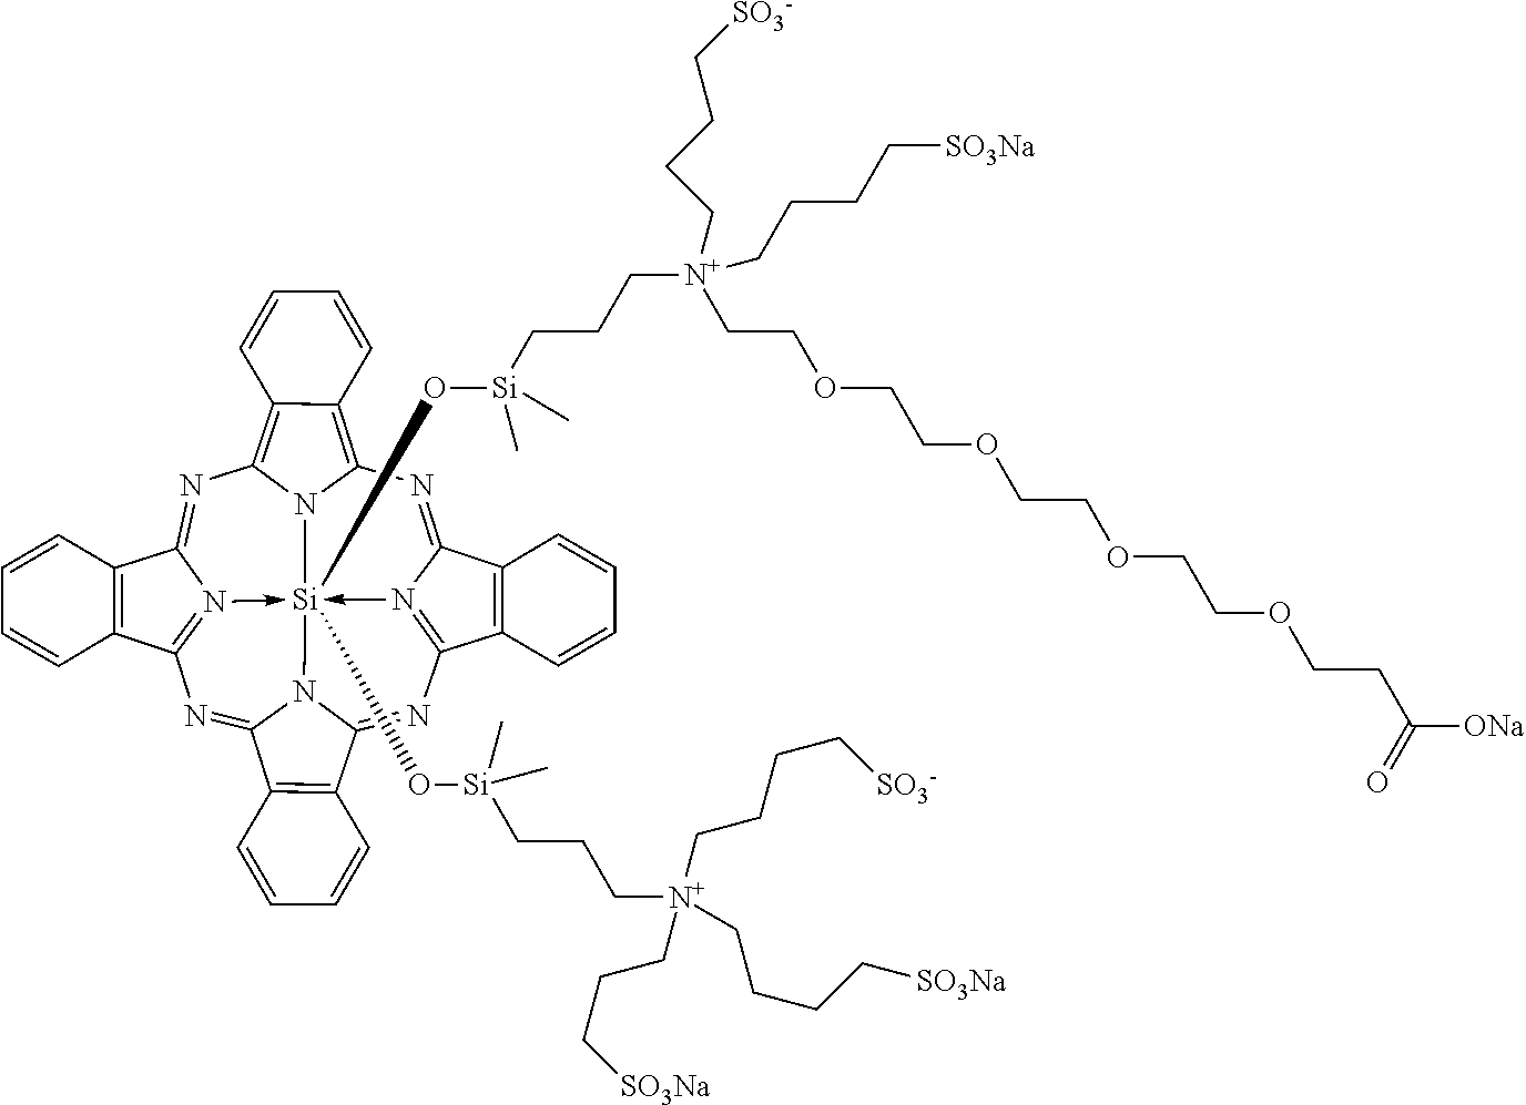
N1=C2N3->[Si]45(O[Si](CCC[N+](CCC[SO3Na])(CCCC[SO3Na])CCCC[SO3-])(C)C)(O[Si](C)(CCC[N+](CCCC[SO3-])(CCOCCOCCOCCOCCC([ONa])=O)CCCC[SO3Na])C)-N6=C(N=C7N4C(=NC=3C3=C2C=CC=C3)C2=C7C=CC=C2)C2=C(C6=NC3=C4C(=C1N35)C=CC=C4)C=CC=C2
